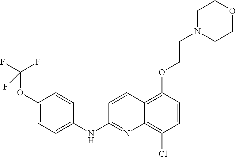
O(C1=CC=C(NC2=NC3=C(Cl)C=CC(OCCN4CCOCC4)=C3C=C2)C=C1)C(F)(F)F
